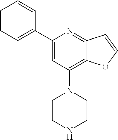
C1(C2=CC=CC=C2)=CC(N2CCNCC2)=C2C(=N1)C=CO2
